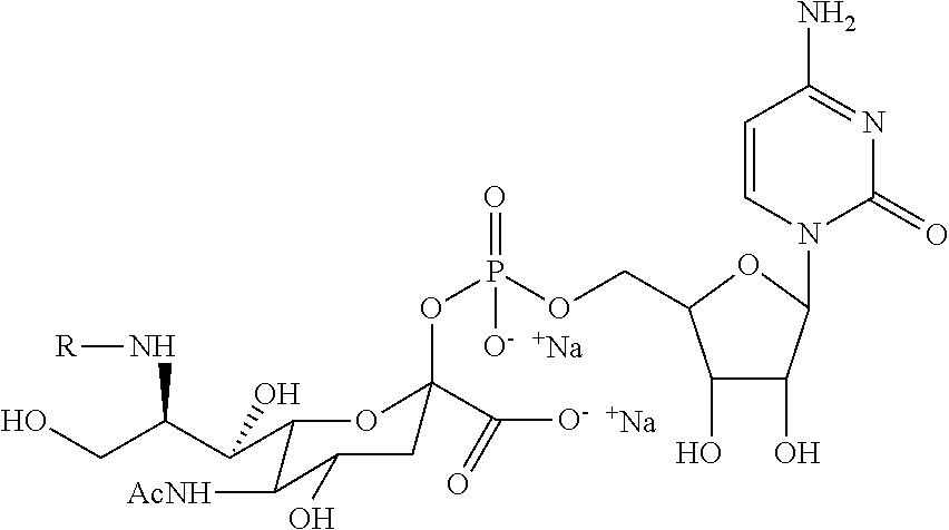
[Na].[Na].C1(O)C(O)C(N2C(=O)N=C(N)C=C2)OC1COP(OC1(C([O-])=O)CC(O)C([AcNH])C(C(C(CO)N[R])O)O1)([O-])=O
